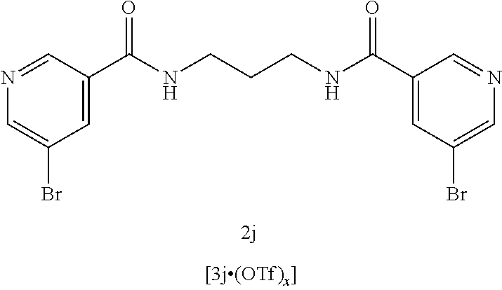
N(C(C1=CC(Br)=CN=C1)=O)CCCNC(C1=CC(Br)=CN=C1)=O
